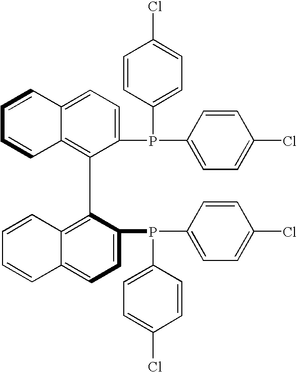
C12=C(C3=C4C(=CC=C3P(C3=CC=C(Cl)C=C3)C3=CC=C(Cl)C=C3)C=CC=C4)C(P(C3=CC=C(Cl)C=C3)C3=CC=C(Cl)C=C3)=CC=C1C=CC=C2
